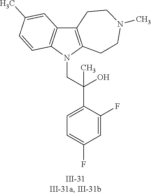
N1(CC(C2=CC=C(F)C=C2F)(O)C)C2=C(C3=C1C=CC(C)=C3)CCN(C)CC2
